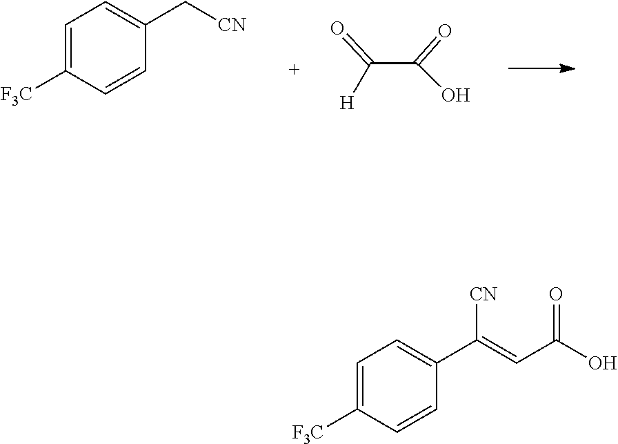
C1=C([F3C])C=CC(C[CN])=C1.C(C(=O)O)([H])=O.C1=C([F3C])C=CC(C(=CC(O)=O)[CN])=C1
